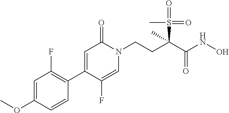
C1=C(OC)C=CC(C2=CC(=O)N(CCC(C(NO)=O)(S(=O)(C)=O)C)C=C2F)=C1F
